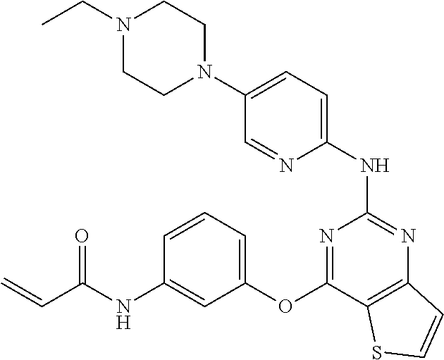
N1(CC)CCN(C2=CC=C(NC3=NC4=C(C(OC5=CC=CC(NC(C=C)=O)=C5)=N3)SC=C4)N=C2)CC1
